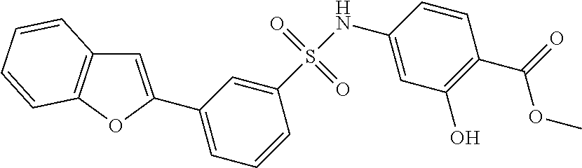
C1(C2=CC3=C(O2)C=CC=C3)=CC=CC(S(NC2=CC(O)=C(C(=O)OC)C=C2)(=O)=O)=C1
